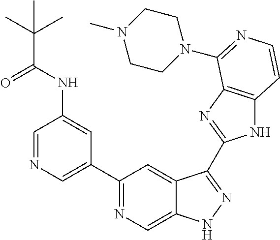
C1=NC=C(C2=NC=C3C(=C2)C(C2=NC4=C(N2)C=CN=C4N2CCN(C)CC2)=NN3)C=C1NC(C(C)(C)C)=O
